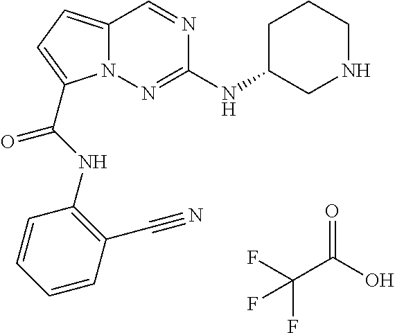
O=C(O)C(F)(F)F.C1C(NC2=NN3C(=CC=C3C(NC3=C(C#N)C=CC=C3)=O)C=N2)CNCC1
